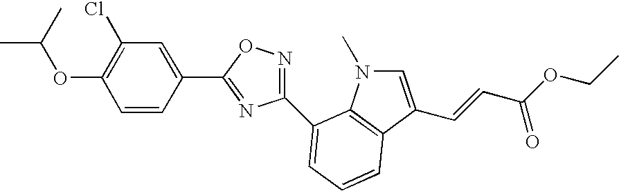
C1(OC(C)C)=C(Cl)C=C(C2=NC(C3=CC=CC4=C3N(C)C=C4C=CC(OCC)=O)=NO2)C=C1
